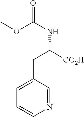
N1=CC(CC(NC(=O)OC)[CO2H])=CC=C1
